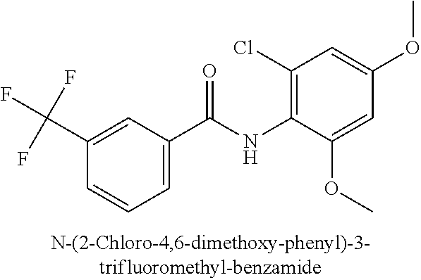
C1=C(C(NC2=C(Cl)C=C(OC)C=C2OC)=O)C=C(C(F)(F)F)C=C1
